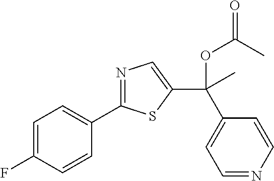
C1=C(F)C=CC(C2=NC=C(C(C3=CC=NC=C3)(OC(C)=O)C)S2)=C1
